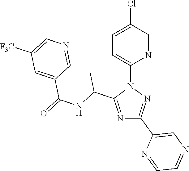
N1=C(C(NC(=O)C2=CC([F3C])=CN=C2)C)N(C2=CC=C(Cl)C=N2)N=C1C1=CN=CC=N1
